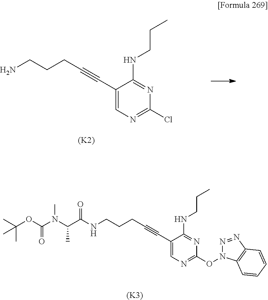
[(K2)].NCCCC#CC1=CN=C(Cl)N=C1NCCC.[(K3)].N(CCCC#CC1=CN=C(ON2N=NC3=C2C=CC=C3)N=C1NCCC)C(C(N(C(=O)OC(C)(C)C)C)C)=O
